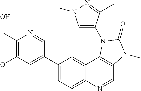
C1(CO)=C(OC)C=C(C2=CC=C3C(=C2)C2=C(C=N3)N(C)C(=O)N2C2=CN(C)N=C2C)C=N1
